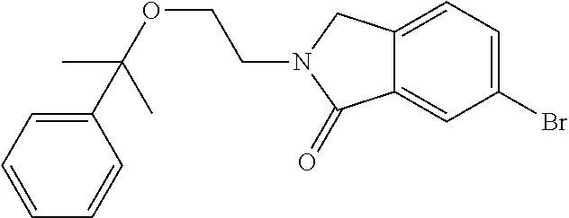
C1(C(OCCN2C(=O)C3=CC(Br)=CC=C3C2)(C)C)=CC=CC=C1
